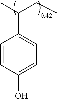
CC(CC)C1=CC=C(O)C=C1
